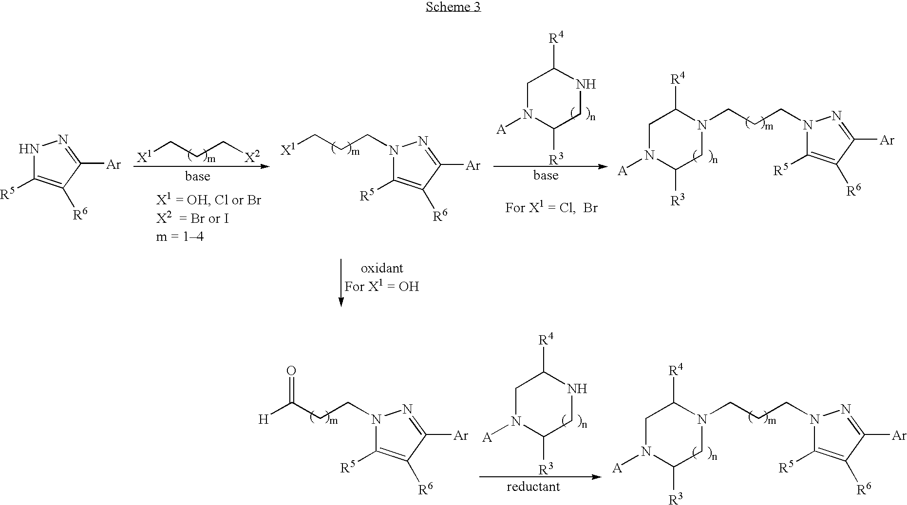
N1C([R5])=C([R6])C([Ar])=N1.[X1]CCC[X2].C1([R5])=C([R6])C([Ar])=NN1CCC[X1].C1N([A])C([R3])CNC1[R4].C1N([A])C([R3])CN(CCCN2C([R5])=C([R6])C([Ar])=N2)C1[R4].C1N([A])C([R3])CNC1[R4].C1N([A])C([R3])CN(CCCN2C([R5])=C([R6])C([Ar])=N2)C1[R4].C1([R5])=C([R6])C([Ar])=NN1CCC([H])=O
